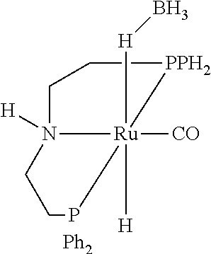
C1CN2([H])CC[PPH2][Ru]2([H])([CO])([H]B)P1.[Ph2]
